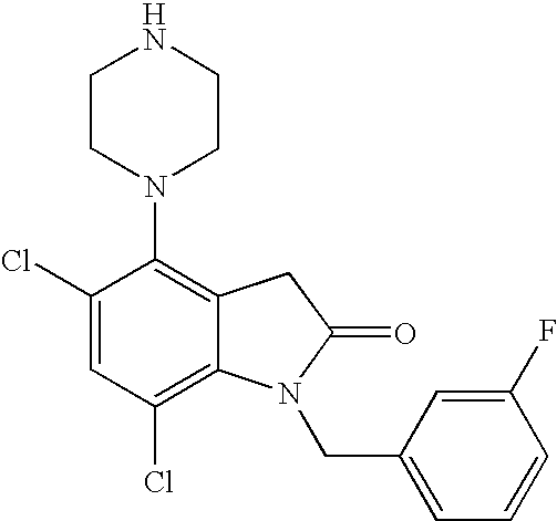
C1(Cl)=CC(Cl)=C2C(=C1N1CCNCC1)CC(=O)N2CC1=CC=CC(F)=C1
